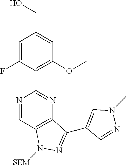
C12=C(C=NC(C3=C(OC)C=C(CO)C=C3F)=N1)N([SEM])N=C2C1=CN(C)N=C1
